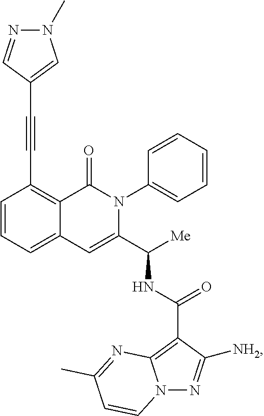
C1(C#CC2=CN(C)N=C2)=C2C(=CC=C1)C=C(C([Me])NC(C1=C3N(N=C1[NH2])C=CC(C)=N3)=O)N(C1=CC=CC=C1)C2=O
